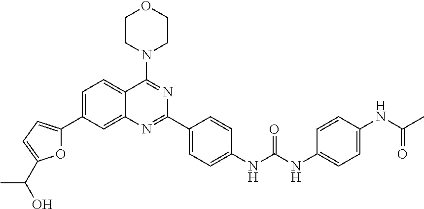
O1C(C2=CC=C3C(=C2)N=C(C2=CC=C(NC(NC4=CC=C(NC(C)=O)C=C4)=O)C=C2)N=C3N2CCOCC2)=CC=C1C(O)C
